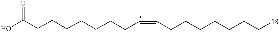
OC(CCCCCCCC=CCCCCCCC[18])=O
